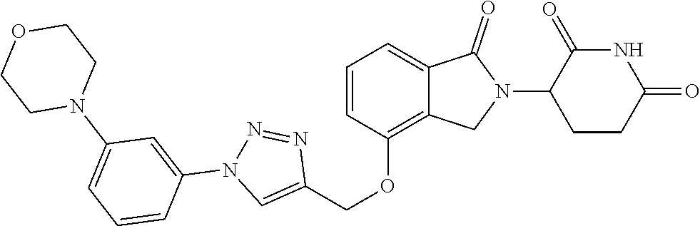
C1(OCC2=CN(C3=CC(N4CCOCC4)=CC=C3)N=N2)=C2C(=CC=C1)C(=O)N(C1CCC(=O)NC1=O)C2
